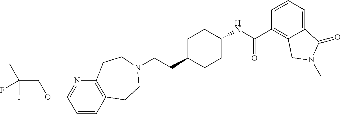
C(CC1CCC(NC(C2=C3C(=CC=C2)C(=O)N(C)C3)=O)CC1)N1CCC2=C(N=C(OCC(F)(C)F)C=C2)CC1
